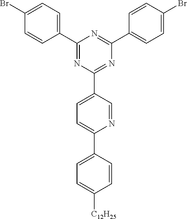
C1(C2=CC=C(Br)C=C2)=NC(C2=CC=C(C3=CC=C([C12H25])C=C3)N=C2)=NC(C2=CC=C(Br)C=C2)=N1
